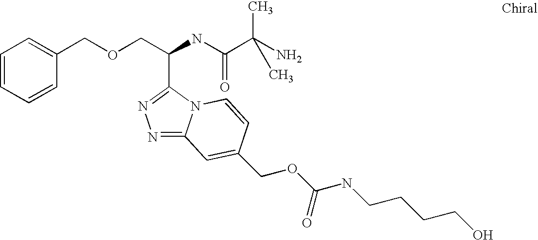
C(NC(C(N)(C)C)=O)(COCC1=CC=CC=C1)C1=NN=C2N1C=CC(COC(NCCCCO)=O)=C2
